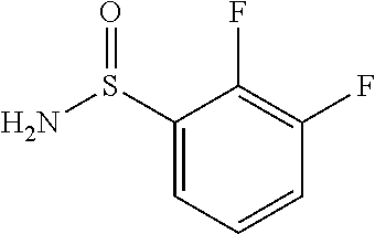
C1(S(N)=O)=CC=CC(F)=C1F
